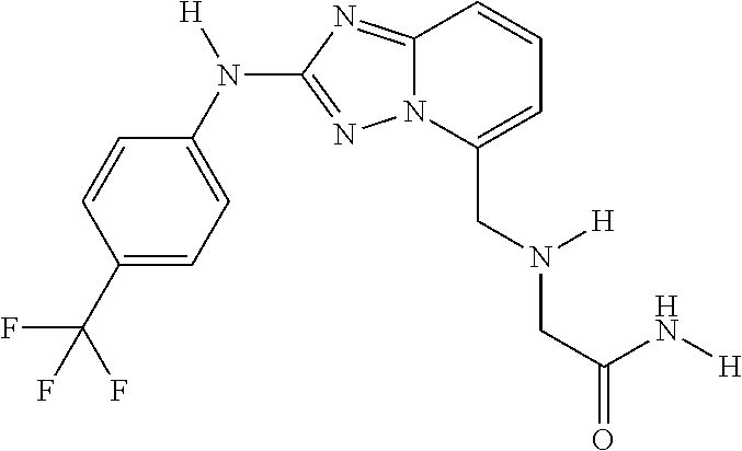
C1=CC(C(F)(F)F)=CC=C1N([H])C1=NN2C(=N1)C=CC=C2CN(CC(=O)N[H])[H]
